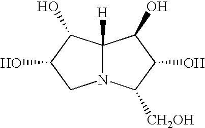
C12([H])N(C([CH2OH])C(O)C1O)CC(O)C2O
